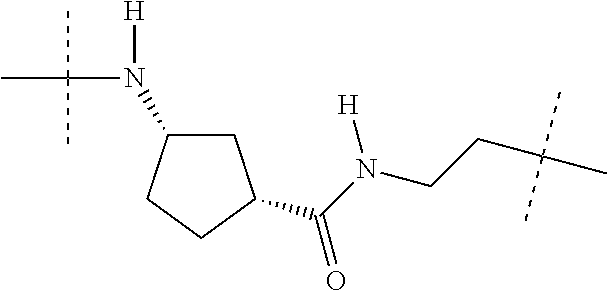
C1(N(C(C)(C)C)[H])CC(C(N(CCC(C)(C)C)[H])=O)CC1
